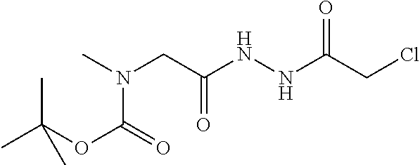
CN(CC(NNC(CCl)=O)=O)C(=O)OC(C)(C)C
